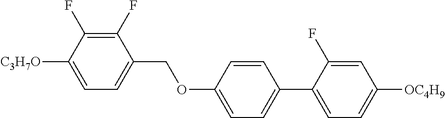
C1(F)=C(F)C([C3H7O])=CC=C1COC1=CC=C(C2=CC=C([OC4H9])C=C2F)C=C1
